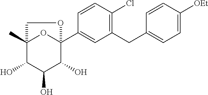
C1(CC2=CC=C([OEt])C=C2)=C(Cl)C=CC(C23OC(C)(C(O)C(O)C2O)CO3)=C1
